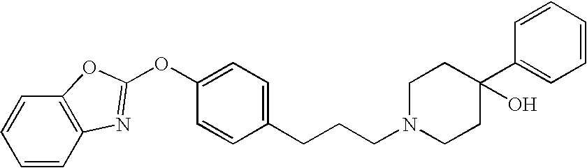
C1=CC2=C(C=C1)OC(OC1=CC=C(CCCN3CCC(C4=CC=CC=C4)(O)CC3)C=C1)=N2
